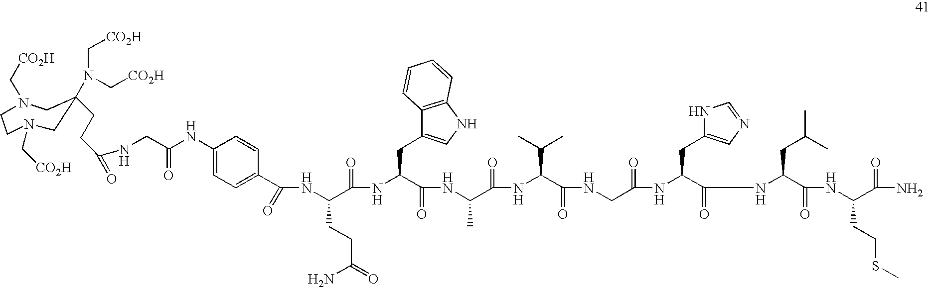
C1CN(C[CO2H])CC(CCC(NCC(NC2=CC=C(C(NC(CCC(N)=O)C(NC(C(NC(C(NC(C(NCC(NC(C(NC(C(=O)NC(C(N)=O)CCSC)CC(C)C)=O)CC3=CN=CN3)=O)=O)C(C)C)=O)C)=O)CC3=CNC4=C3C=CC=C4)=O)=O)C=C2)=O)=O)(N(C[CO2H])C[CO2H])CN1C[CO2H]
